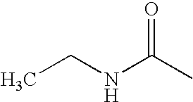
C(NC(C)=O)C
